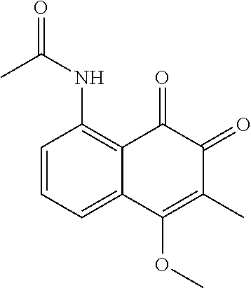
C1=CC=C2C(=C1NC(=O)C)C(=O)C(=O)C(C)=C2OC
